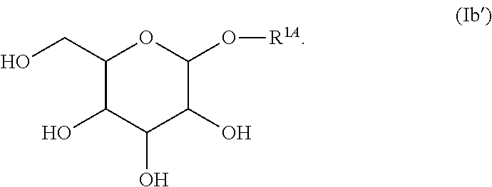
C1(CO)C(O)C(O)C(O)C(O[R1A])O1
